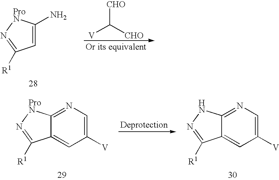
[CHO]C([CHO])[V].C1=C(N)[ProN]N=C1[R1].C12=CC([V])=CN=C1NN=C2[R1].C12=CC([V])=CN=C1[ProN]N=C2[R1]
